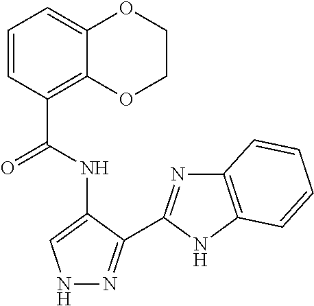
C1=CC(C(NC2=CNN=C2C2=NC3=C(N2)C=CC=C3)=O)=C2C(=C1)OCCO2
